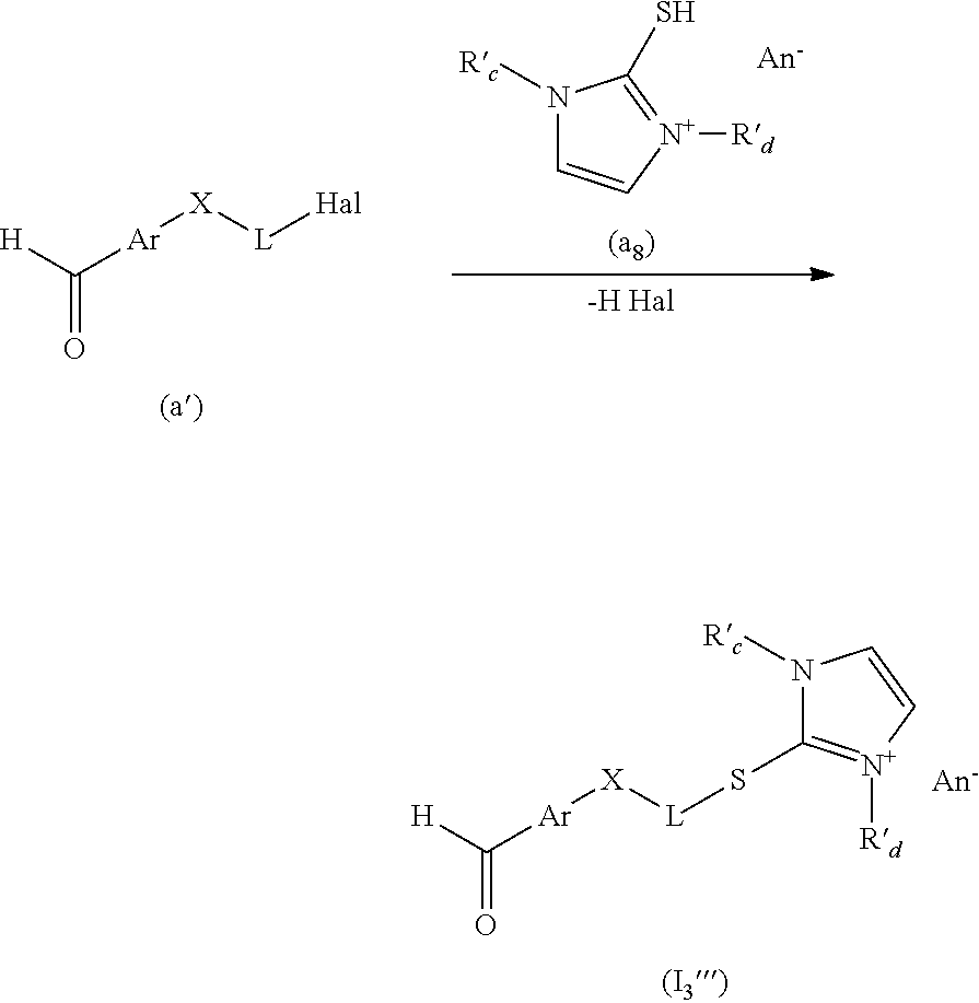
[H]C([Ar][X][L]SC1=[N+]([Rd])C=CN1[Rc])=O.C1=C[N+]([Rd])=C(S)N1[Rc].[H]C([Ar][X][L][Hal])=O
